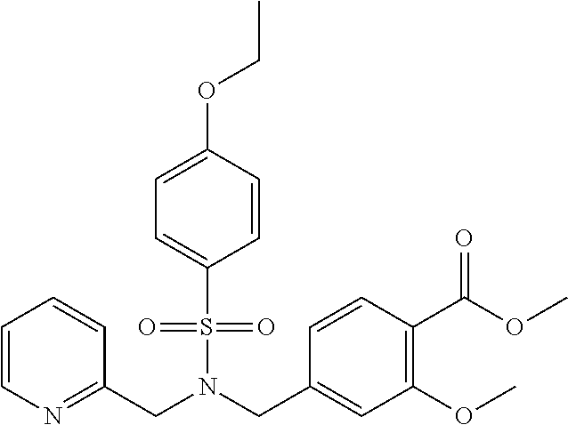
C(N(S(=O)(=O)C1=CC=C(OCC)C=C1)CC1=CC(OC)=C(C(OC)=O)C=C1)C1=NC=CC=C1
